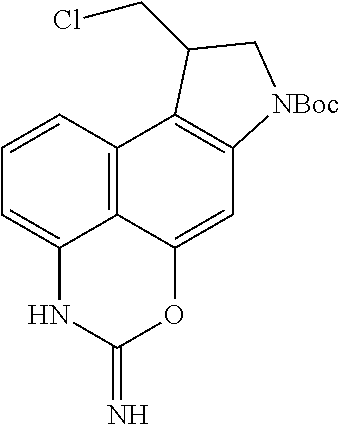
C12=C3C=CC=C1NC(=N)OC2=CC1=C3C(CCl)C[NBoc]1
